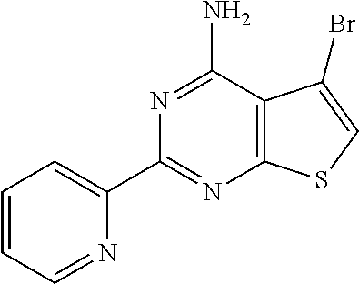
N1=C(N)C2=C(N=C1C1=CC=CC=N1)SC=C2Br
